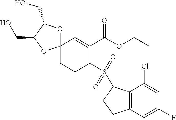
C12(CCC(S(=O)(=O)C3C4=C(CC3)C=C(F)C=C4Cl)C(C(OCC)=O)=C1)OC(CO)C(CO)O2
